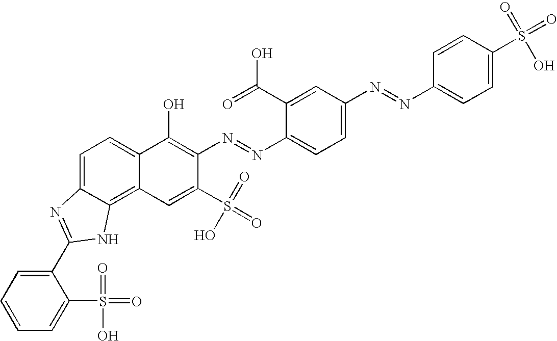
C1=C2C(=C3C(=C1)C(O)=C(N=NC1=CC=C(N=NC4=CC=C(S(=O)(=O)O)C=C4)C=C1C(=O)O)C(S(=O)(=O)O)=C3)NC(C1=CC=CC=C1S(=O)(=O)O)=N2
